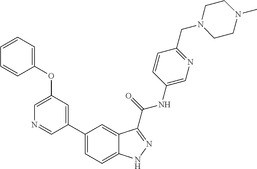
C1(OC2=CC=CC=C2)=CN=CC(C2=CC=C3C(=C2)C(C(NC2=CN=C(CN4CCN(C)CC4)C=C2)=O)=NN3)=C1
